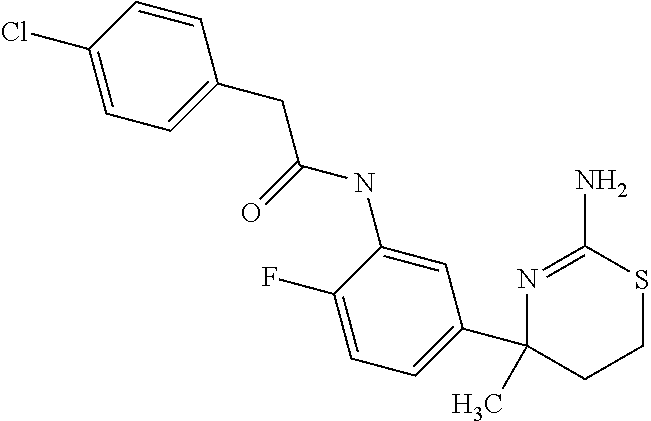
C1=C(NC(CC2=CC=C(Cl)C=C2)=O)C(F)=CC=C1C1(C)CCSC(N)=N1
